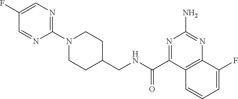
C1(CNC(C2=NC(N)=NC3=C2C=CC=C3F)=O)CCN(C2=NC=C(F)C=N2)CC1
